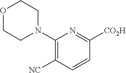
N1(C2=C([NC])C=CC([CO2H])=N2)CCOCC1
